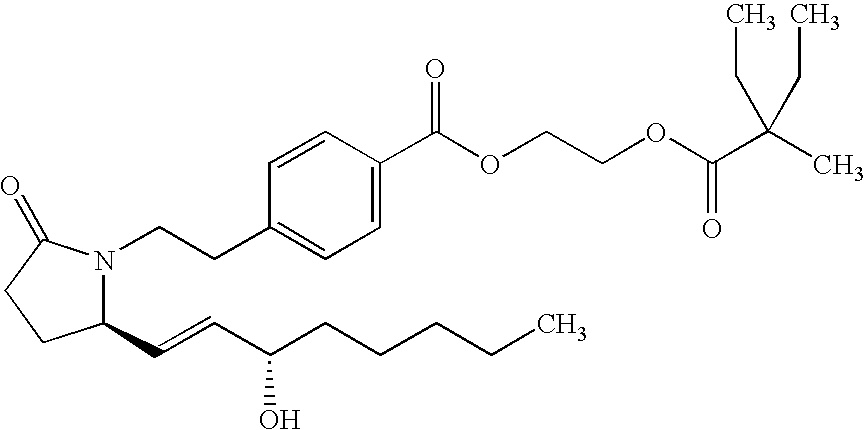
C1(C=CC(CCCCC)O)N(CCC2=CC=C(C(OCCOC(C(C)(CC)CC)=O)=O)C=C2)C(=O)CC1
